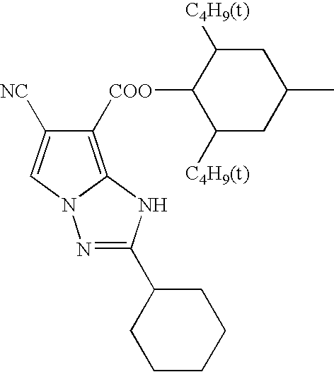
C1([COO]C2C([C4H9(t)])CC(C)CC2[C4H9(t)])=C2N(C=C1[NC])N=C(C1CCCCC1)N2
